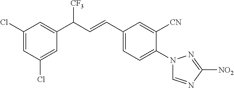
C1(Cl)=CC(C(C=CC2=CC=C(N3C=NC([NO2])=N3)C([CN])=C2)[CF3])=CC(Cl)=C1
